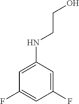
C1(NCCO)=CC(F)=CC(F)=C1
